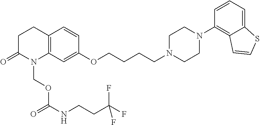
C12=C(CCC(=O)N1COC(NCCC(F)(F)F)=O)C=CC(OCCCCN1CCN(C3=C4C(=CC=C3)SC=C4)CC1)=C2
